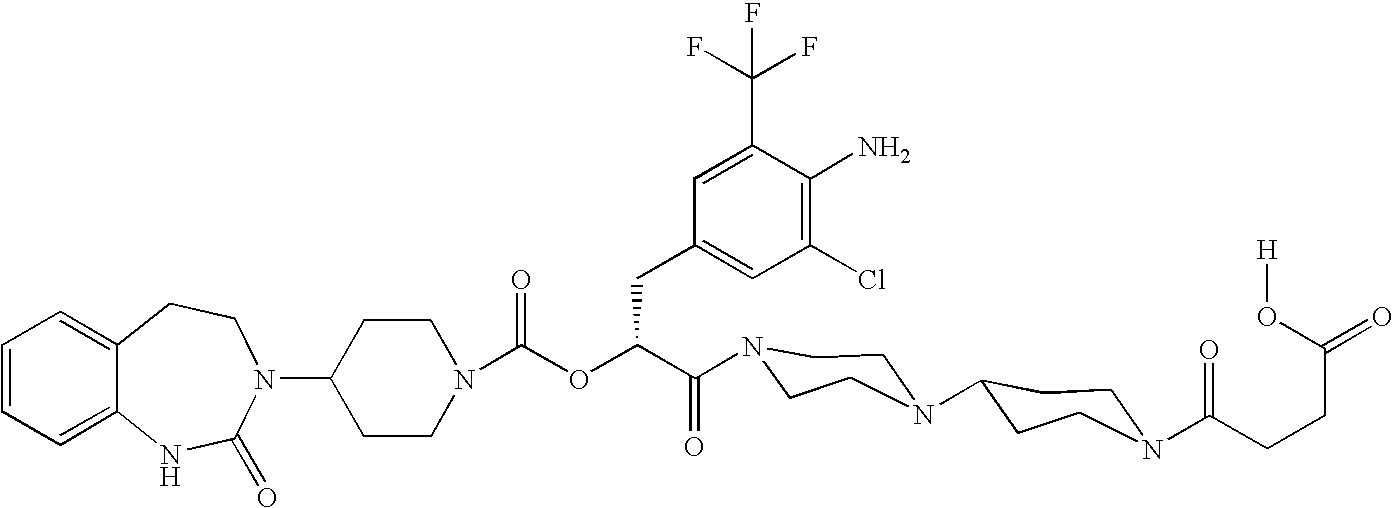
C12=CC=CC=C1NC(=O)N(C1CCN(C(=O)OC(C(=O)N3CCN(C4CCN(C(CCC(=O)O[H])=O)CC4)CC3)CC3=CC(Cl)=C(N)C(C(F)(F)F)=C3)CC1)CC2
